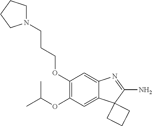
C1(OC(C)C)=C(OCCCN2CCCC2)C=C2C(=C1)C1(C(N)=N2)CCC1
